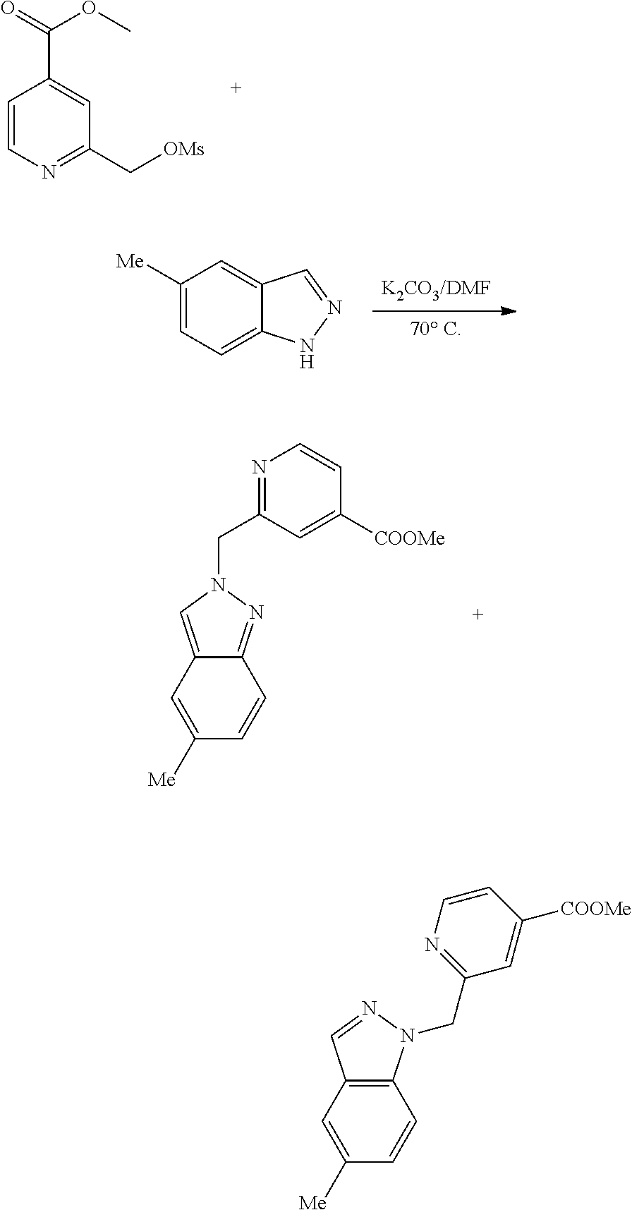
C1=CN=C(C[OMs])C=C1C(OC)=O.C12=CN(CC3=NC=CC([COOMe])=C3)N=C1C=CC([Me])=C2.[70 C].C1([Me])=CC=C2C(=C1)C=NN2.C12=C(N(CC3=NC=CC([COOMe])=C3)N=C1)C=CC([Me])=C2
